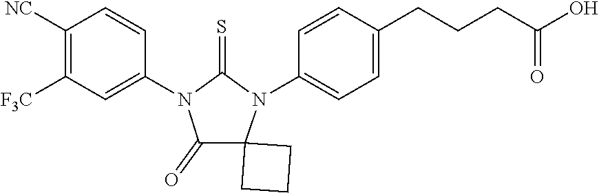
C1([NC])=C([F3C])C=C(N2C(=S)N(C3=CC=C(CCCC(O)=O)C=C3)C3(CCC3)C2=O)C=C1
